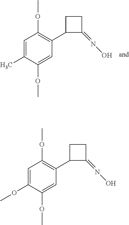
C1=C(C)C(OC)=CC(C2C(=NO)CC2)=C1OC.C1=C(OC)C(OC)=CC(C2C(=NO)CC2)=C1OC
